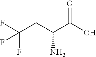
C(CC(C(O)=O)N)(F)(F)F
